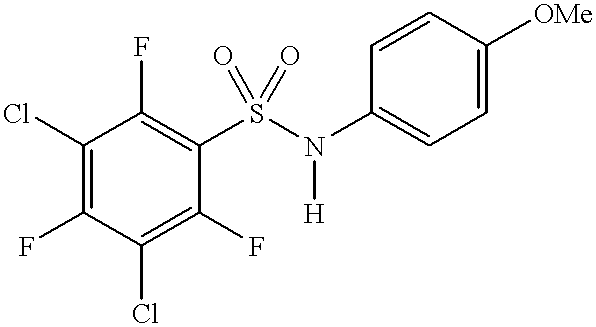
C1(Cl)=C(F)C(Cl)=C(F)C(S(N([H])C2=CC=C([OMe])C=C2)(=O)=O)=C1F
